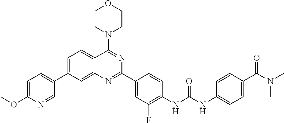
C1=C(C2=CC=C(OC)N=C2)C=C2C(=C1)C(N1CCOCC1)=NC(C1=CC(F)=C(NC(NC3=CC=C(C(N(C)C)=O)C=C3)=O)C=C1)=N2
